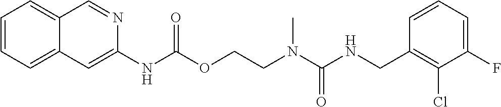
C1=CC(CNC(N(C)CCOC(NC2=CC3=CC=CC=C3C=N2)=O)=O)=C(Cl)C(F)=C1
